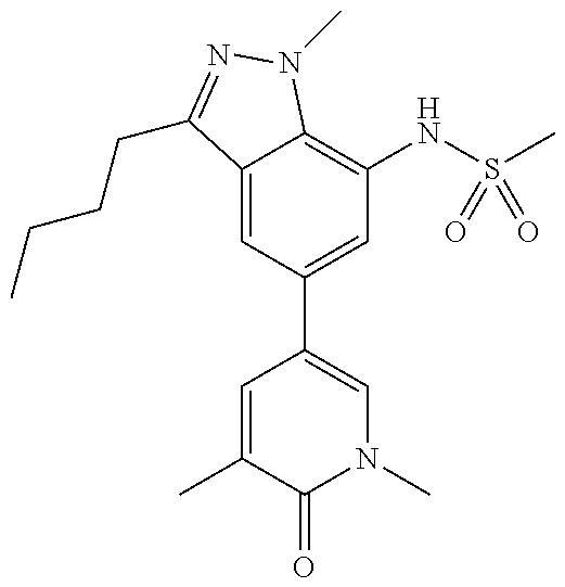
C12=CC(C3=CN(C)C(=O)C(C)=C3)=CC(NS(C)(=O)=O)=C1N(C)N=C2CCCC
